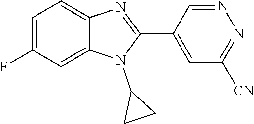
C1=C(F)C=C2C(=C1)N=C(C1=CC([CN])=NN=C1)N2C1CC1
